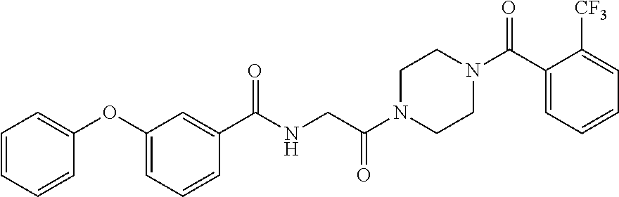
O(C1=CC=CC(C(NCC(N2CCN(C(C3=CC=CC=C3[CF3])=O)CC2)=O)=O)=C1)C1=CC=CC=C1
